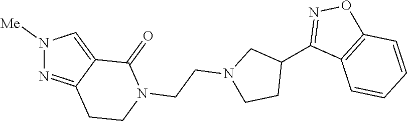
N1([Me])N=C2C(=C1)C(=O)N(CCN1CCC(C3=NOC4=C3C=CC=C4)C1)CC2
